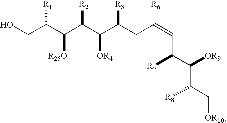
C(C(C([R25O])C(C(C(CC(=CC(C([OR9])C(C[OR10])[R8])[R7])[R6])[R3])[OR4])[R2])[R1])O
